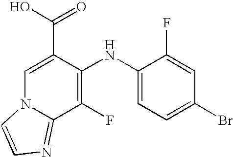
C1(F)=C(NC2=CC=C(Br)C=C2F)C(C(O)=O)=CN2C1=NC=C2
